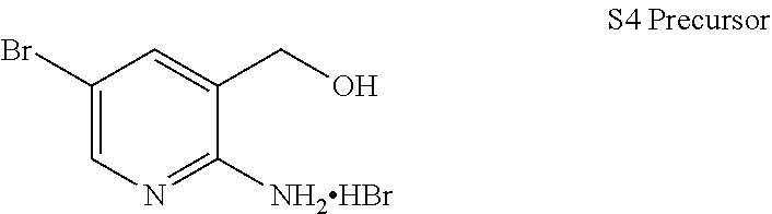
C1(Br)=CN=C([NH2HBr])C(CO)=C1
